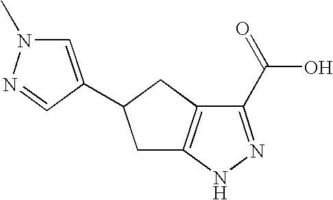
C1(C(=O)O)=NNC2=C1CC(C1=CN(C)N=C1)C2
